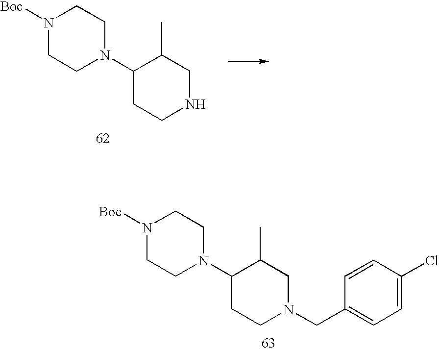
C1(N2CCN([Boc])CC2)CCNCC1C.C1(N2CCN([Boc])CC2)CCN(CC2=CC=C(Cl)C=C2)CC1C
